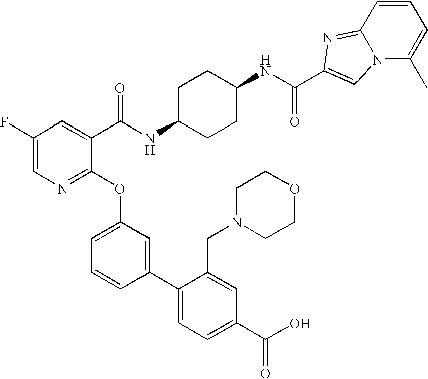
C1(F)=CN=C(OC2=CC=CC(C3=CC=C(C(O)=O)C=C3CN3CCOCC3)=C2)C(C(NC2CCC(NC(=O)C3=CN4C(=N3)C=CC=C4C)CC2)=O)=C1
